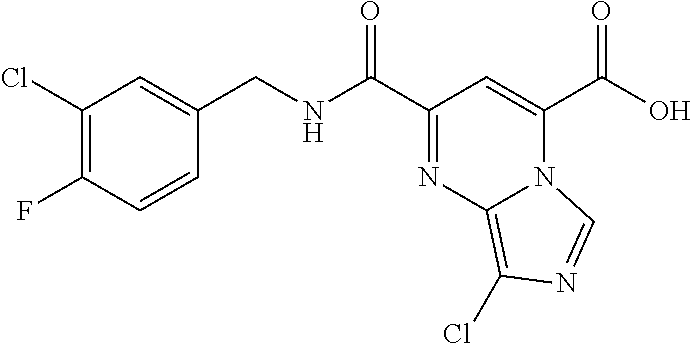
C1(Cl)=C(F)C=CC(CNC(C2=NC3=C(Cl)N=CN3C(C(O)=O)=C2)=O)=C1
